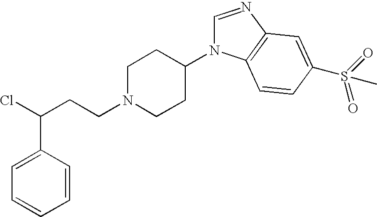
ClC(C1=CC=CC=C1)CCN1CCC(N2C=NC3=C2C=CC(S(C)(=O)=O)=C3)CC1
